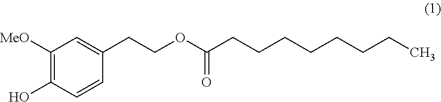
C1(CCOC(CCCCCCCC)=O)=CC([MeO])=C(O)C=C1
